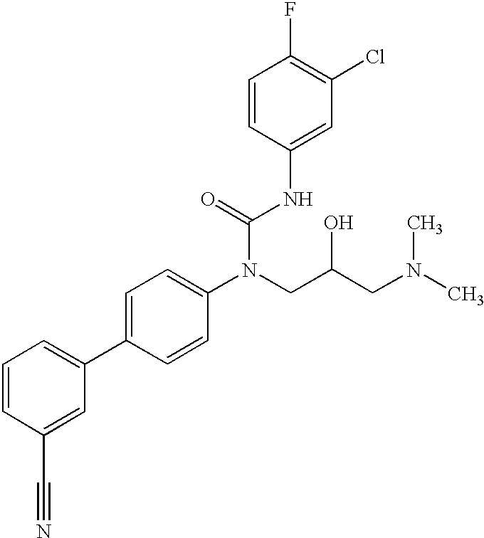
C1=CC(C#N)=CC(C2=CC=C(N(CC(CN(C)C)O)C(=O)NC3=CC(Cl)=C(F)C=C3)C=C2)=C1
